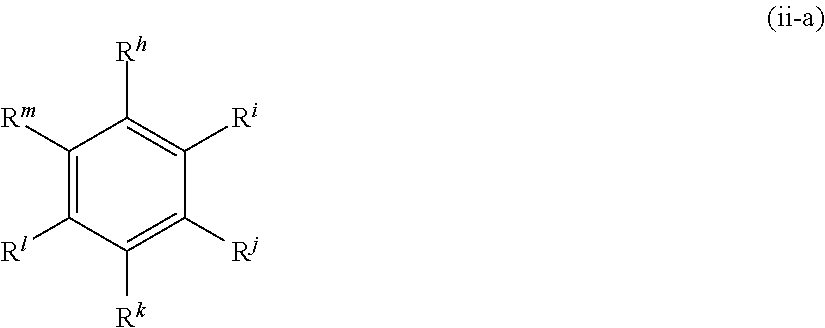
C1([Rm])=C([Rl])C([Rk])=C([Rj])C([Ri])=C1[Rh]
